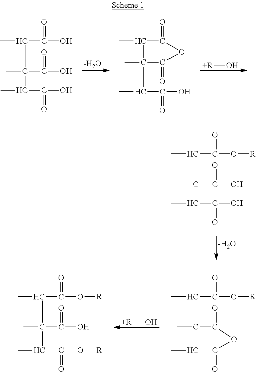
[-H2O].[+R]O.CC(C(O)=O)C(C)(C(O)=O)C(C)C(O)=O.CC1C(=O)OC(=O)C1(C)C(C)C(O)=O.[-H2O].CC(C(O[R])=O)C(C)(C(O)=O)C(C)C(O)=O.[+R]O.CC(C(=O)O[R])C1(C)C(=O)OC(=O)C1C.CC(C(=O)O[R])C(C)(C(=O)O)C(C)C(=O)O[R]
